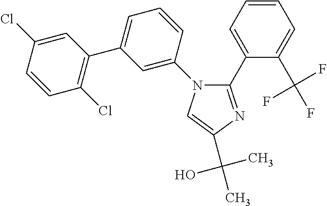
C1(C2=CC=CC=C2C(F)(F)F)=NC(C(O)(C)C)=CN1C1=CC(C2=C(Cl)C=CC(Cl)=C2)=CC=C1
